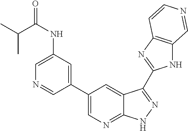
C1(NC(=O)C(C)C)=CN=CC(C2=CN=C3C(=C2)C(C2=NC4=C(N2)C=NC=C4)=NN3)=C1
